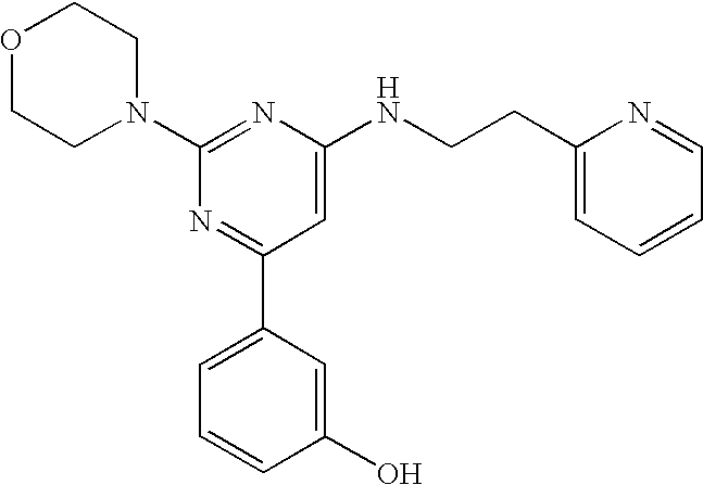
C1(N2CCOCC2)=NC(NCCC2=CC=CC=N2)=CC(C2=CC=CC(O)=C2)=N1
